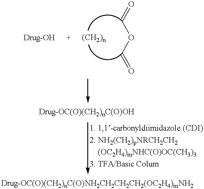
C(OC=O)=O
